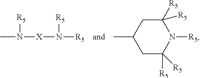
CN([X]N([R5])[R5])[R5].C1C([R5])([R5])N([R5])C([R5])([R5])CC1C
